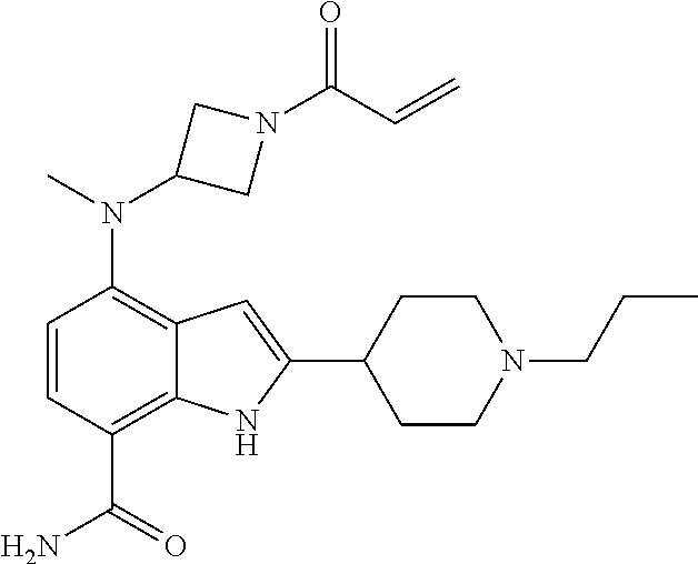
C1(N(C2CN(C(C=C)=O)C2)C)=C2C(=C(C(N)=O)C=C1)NC(C1CCN(CCC)CC1)=C2
